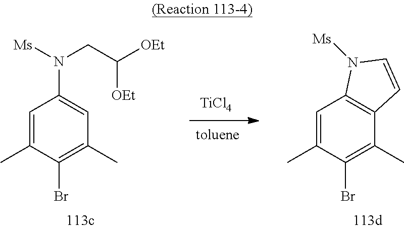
C1=C(C)C(Br)=C(C)C2=C1N([Ms])C=C2.C1=C(C)C(Br)=C(C)C=C1N([Ms])CC([OEt])[OEt].[TiCl4]
